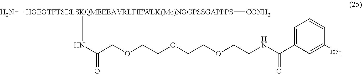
[HGEGTFTSDLSKQMEEEAVRLFIEWLK(Me)NGGPSSGAPPPS](N)(NC(COCCOCCOCCNC(C1=CC=CC([125I])=C1)=O)=O)[CONH2]
